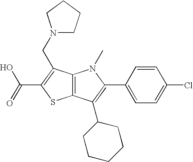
C12=C(C(C3CCCCC3)=C(C3=CC=C(Cl)C=C3)N1C)SC(C(=O)O)=C2CN1CCCC1
